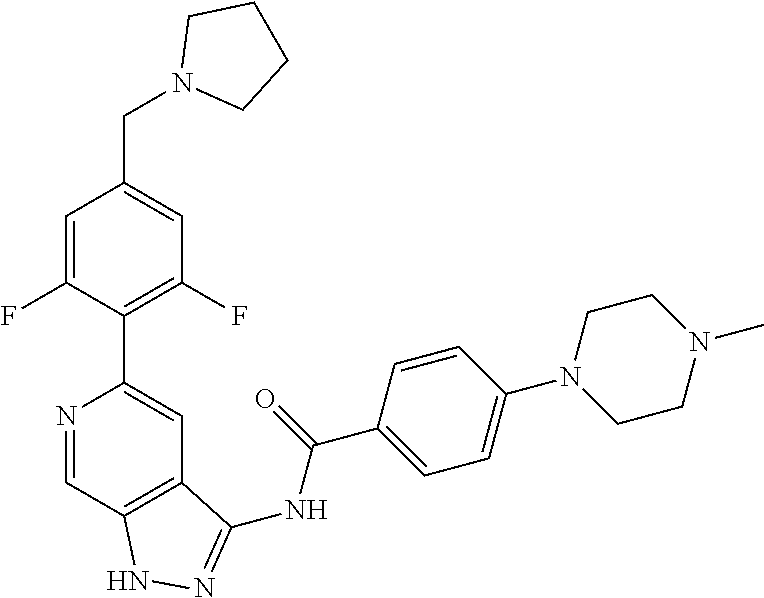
N1(CC2=CC(F)=C(C3=CC4=C(C=N3)NN=C4NC(C3=CC=C(N4CCN(C)CC4)C=C3)=O)C(F)=C2)CCCC1
